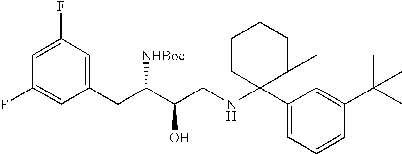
C1=C(F)C=C(CC(C(CNC2(C3=CC=CC(C(C)(C)C)=C3)C(C)CCCC2)O)[NHBoc])C=C1F
